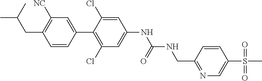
C1(CNC(NC2=CC(Cl)=C(C3=CC([NC])=C(CC(C)C)C=C3)C(Cl)=C2)=O)=NC=C(S(C)(=O)=O)C=C1
